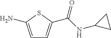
C1=C(N)SC(C(NC2CC2)=O)=C1
